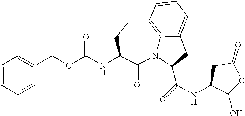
N12C3=C(CCC(NC(OCC4=CC=CC=C4)=O)C1=O)C=CC=C3CC2C(NC1C(O)OC(=O)C1)=O
